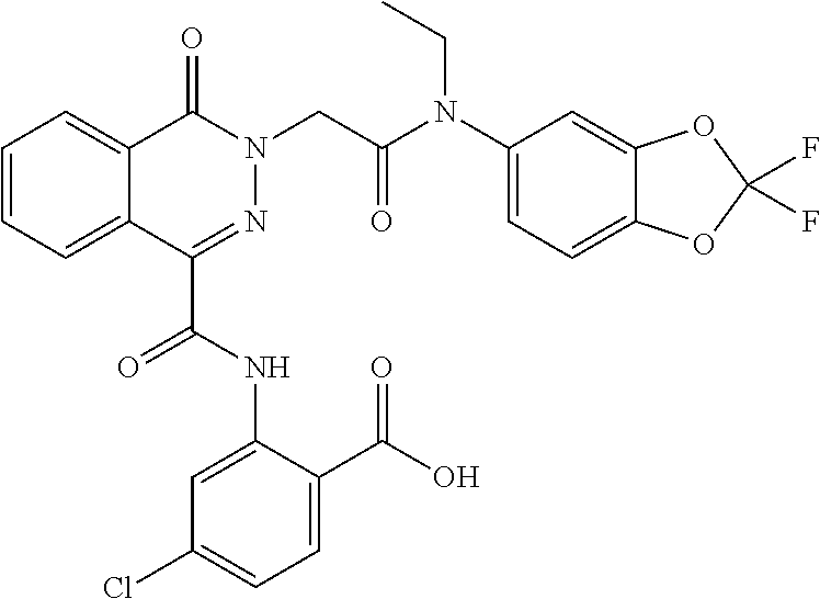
C1=CC=C2C(=C1)C(=O)N(CC(N(C1=CC=C3C(=C1)OC(F)(F)O3)CC)=O)N=C2C(=O)NC1=CC(Cl)=CC=C1C(O)=O
